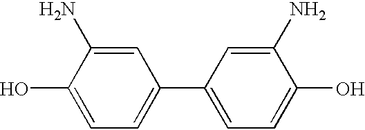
C1(O)=CC=C(C2=CC=C(O)C(N)=C2)C=C1N
